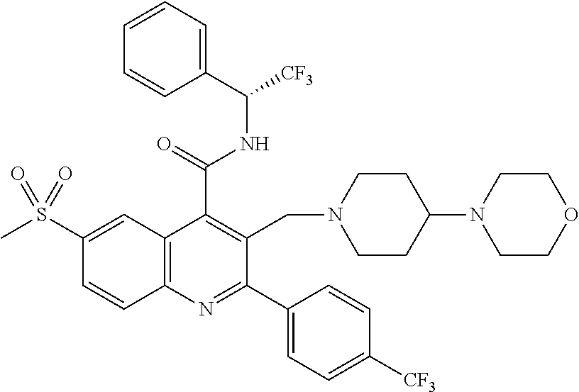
C1(S(C)(=O)=O)=CC2=C(C=C1)N=C(C1=CC=C([CF3])C=C1)C(CN1CCC(N3CCOCC3)CC1)=C2C(NC([CF3])C1=CC=CC=C1)=O
